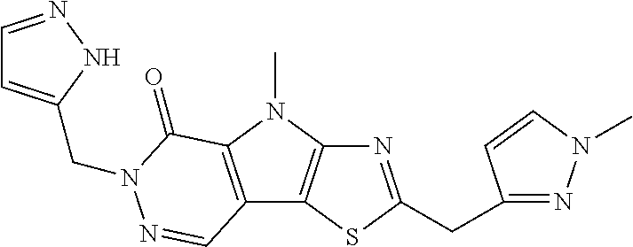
N1=C(CC2=NN(C)C=C2)SC2=C1N(C)C1=C2C=NN(CC2=CC=NN2)C1=O
